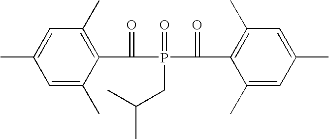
C1=C(C)C(C(=O)P(=O)(C(=O)C2=C(C)C=C(C)C=C2C)CC(C)C)=C(C)C=C1C
